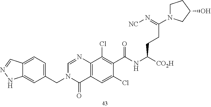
C12=CC=C(CN3C(=O)C4=C(N=C3)C(Cl)=C(C(=O)NC(CCC(=N[NC])N3CCC(O)C3)[CO2H])C(Cl)=C4)C=C1NN=C2
